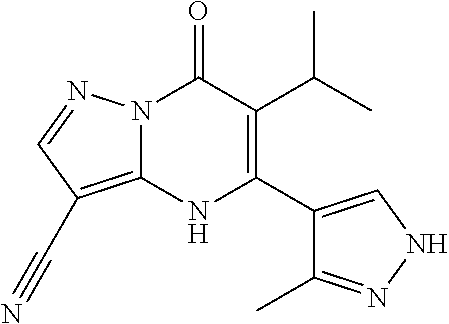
N12C(=C(C#N)C=N1)NC(C1=CNN=C1C)=C(C(C)C)C2=O
